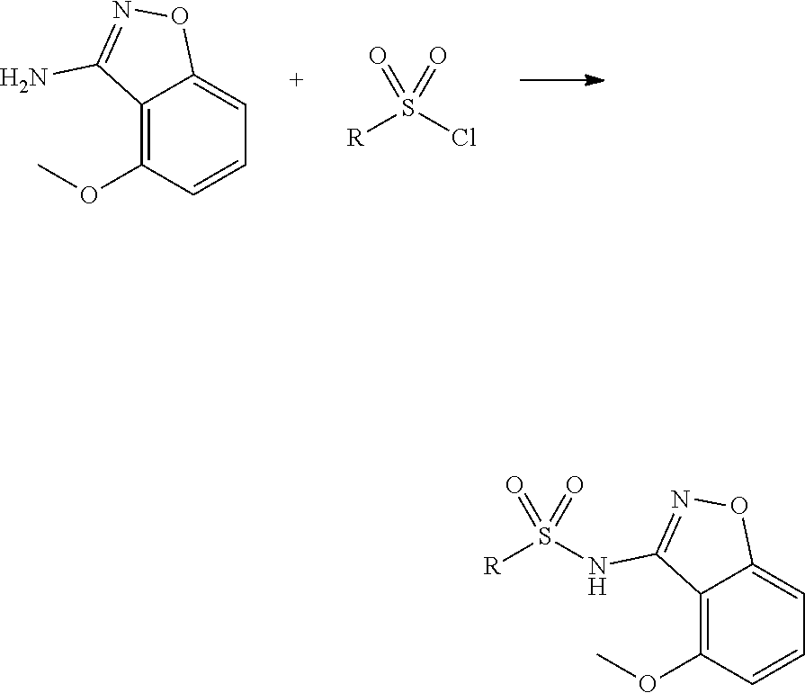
C12=C(OC)C=CC=C1ON=C2NS([R])(=O)=O.C12=C(OC)C=CC=C1ON=C2N.[R]S(=O)(Cl)=O
